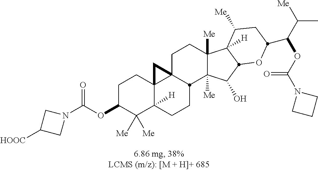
C1C(OC(N2CC([HOOC])C2)=O)C([Me])([Me])C2([H])C3(C1)C1(CCC4([Me])C([Me])(C(O)C5C4([H])C([Me])CC(C(C([Me])C)OC(N4CCC4)=O)O5)C1CC2)C3
